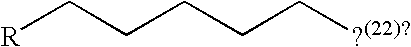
[R]CCCCC[?(22)?]
